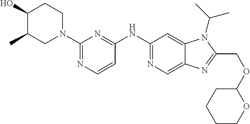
C1(O)C(C)CN(C2=NC=CC(NC3=NC=C4C(=C3)N(C(C)C)C(COC3CCCCO3)=N4)=N2)CC1
